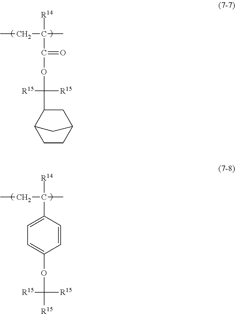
CCC(C)([R14])C(OC([R15])([R15])C1CC2CCC1C2)=O.CCC(C)([R14])C1=CC=C(OC([R15])([R15])[R15])C=C1
